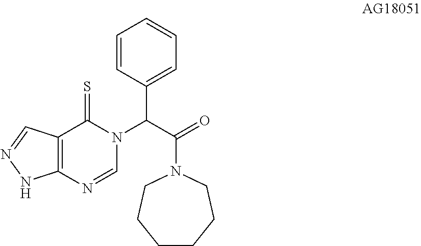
C12=C(C=NN1)C(=S)N(C(C1=CC=CC=C1)C(=O)N1CCCCCC1)C=N2
